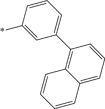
C1(C2=CC=CC(*)=C2)=C2C(=CC=C1)C=CC=C2
